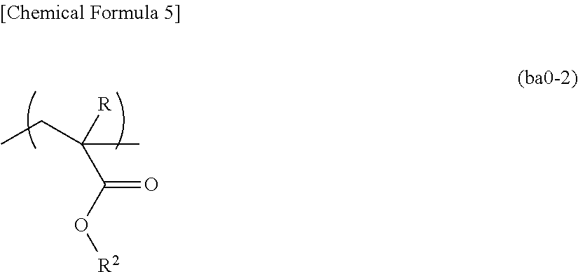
C(C([R])(C)CC)(=O)O[R2]
